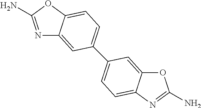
N1=C(N)OC2=CC=C(C3=CC=C4C(=C3)OC(N)=N4)C=C12
